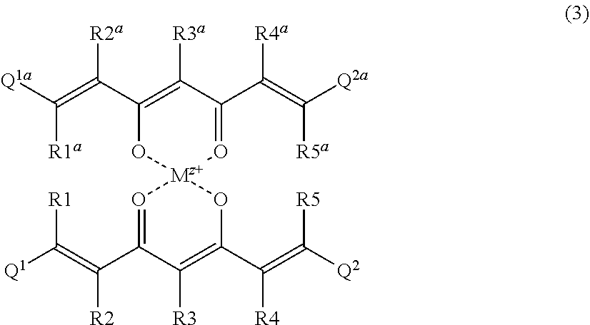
[Q1]C(=C(C1=O[Mz+]2(OC(C(=C([Q2])[R5])[R4])=C1[R3])O=C(C(=C([Q2a])[R5a])[R4a])C([R3a])=C(C(=C([Q1a])[R1a])[R2a])O2)[R2])[R1]
